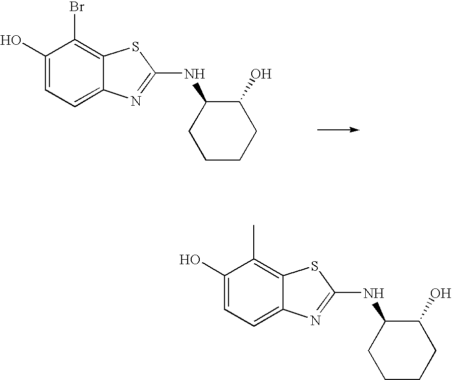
C1(O)=CC=C2C(=C1Br)SC(NC1CCCCC1O)=N2.C1(O)=CC=C2C(=C1C)SC(NC1CCCCC1O)=N2
